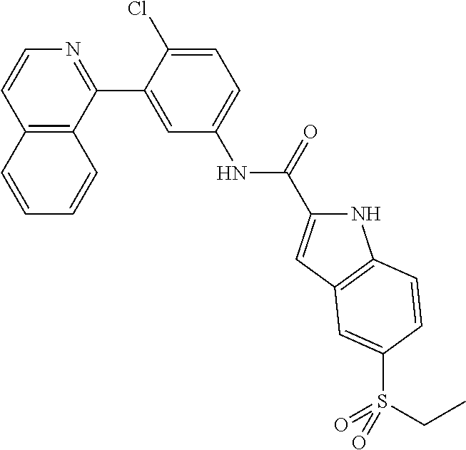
C12=C(C(C3=CC(NC(=O)C4=CC5=C(N4)C=CC(S(CC)(=O)=O)=C5)=CC=C3Cl)=NC=C1)C=CC=C2
